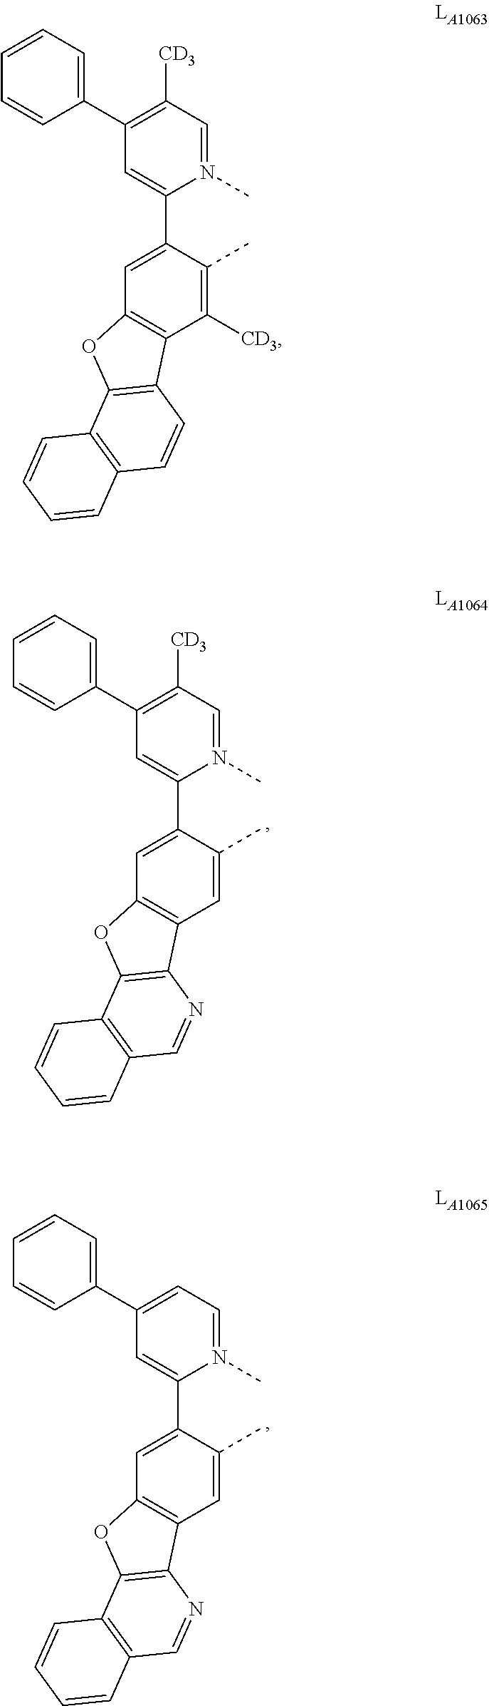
C1(C2=C([CD3])C=N(C)C(C3=CC4=C(C([CD3])=C3C)C3=C(O4)C4=C(C=C3)C=CC=C4)=C2)=CC=CC=C1.C1(C2=C([CD3])C=N(C)C(C3=CC4=C(C=C3C)C3=C(O4)C4=C(C=N3)C=CC=C4)=C2)=CC=CC=C1.C1(C2=CC=N(C)C(C3=CC4=C(C=C3C)C3=C(O4)C4=C(C=N3)C=CC=C4)=C2)=CC=CC=C1
